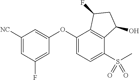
C1([NC])=CC(F)=CC(OC2=CC=C(S(C)(=O)=O)C3=C2C(F)CC3O)=C1
